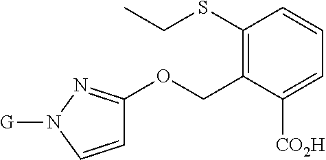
C1(SCC)=C(COC2=NN([G])C=C2)C([CO2H])=CC=C1
